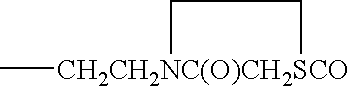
C[CH2CH2NC(O)CH2SCO]1CC1
